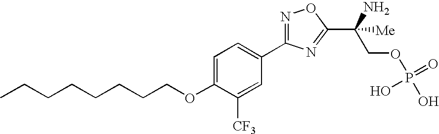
C1=C(OCCCCCCCC)C([CF3])=CC(C2=NOC(C(N)([Me])COP(O)(=O)O)=N2)=C1
